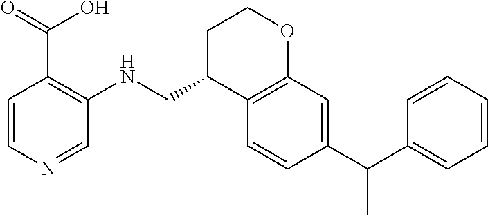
C1=CN=CC(NCC2C3=C(OCC2)C=C(C(C2=CC=CC=C2)C)C=C3)=C1C(=O)O
